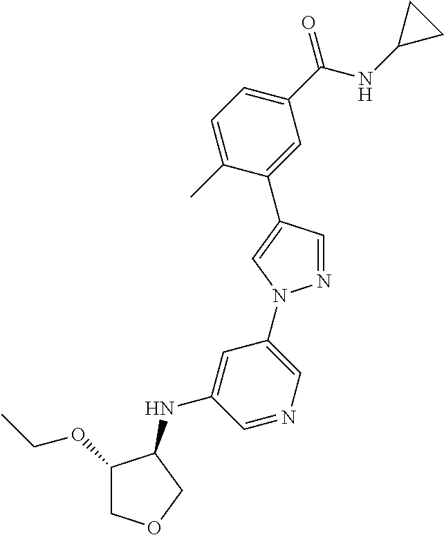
C1(C(NC2CC2)=O)=CC=C(C)C(C2=CN(C3=CN=CC(NC4C(OCC)COC4)=C3)N=C2)=C1
